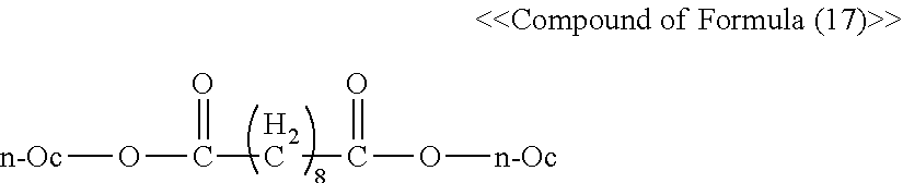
[n-Oc]OC(=O)CC(=O)O[n-Oc]
